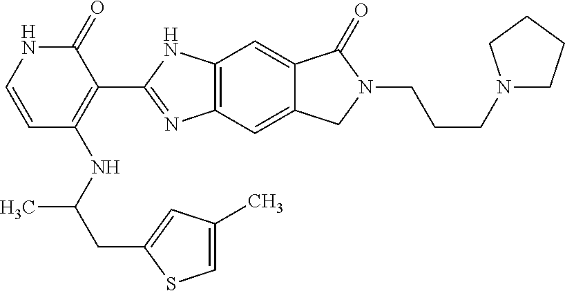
C1=CC(NC(CC2=CC(C)=CS2)C)=C(C2=NC3=C(N2)C=C2C(=C3)CN(CCCN3CCCC3)C2=O)C(=O)N1
